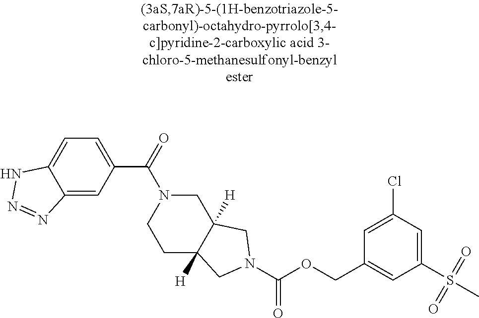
C12=CC(C(=O)N3CCC4([H])C([H])(C3)CN(C(=O)OCC3=CC(S(C)(=O)=O)=CC(Cl)=C3)C4)=CC=C1NN=N2
